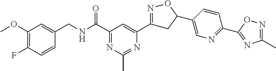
C1(OC)=C(F)C=CC(CNC(C2=NC(C)=NC(C3=NOC(C4=CN=C(C5=NC(C)=NO5)C=C4)C3)=C2)=O)=C1
